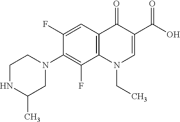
C12=C(C=C(F)C(N3CCNC(C)C3)=C1F)C(=O)C(C(=O)O)=CN2CC
